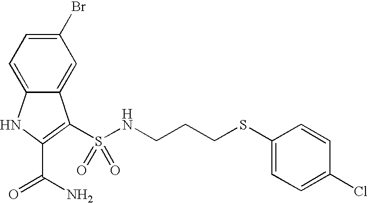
C1(Br)=CC=C2C(=C1)C(S(NCCCSC1=CC=C(Cl)C=C1)(=O)=O)=C(C(N)=O)N2
